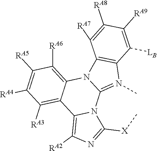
C1([RA5])=C([RA4])C([RA3])=C2C(=C1[RA6])N1C(=N(C)C3=C1C([RA7])=C([RA8])C([RA9])=C3[LB])N1C2=C([RA2])N=C1[X]C
